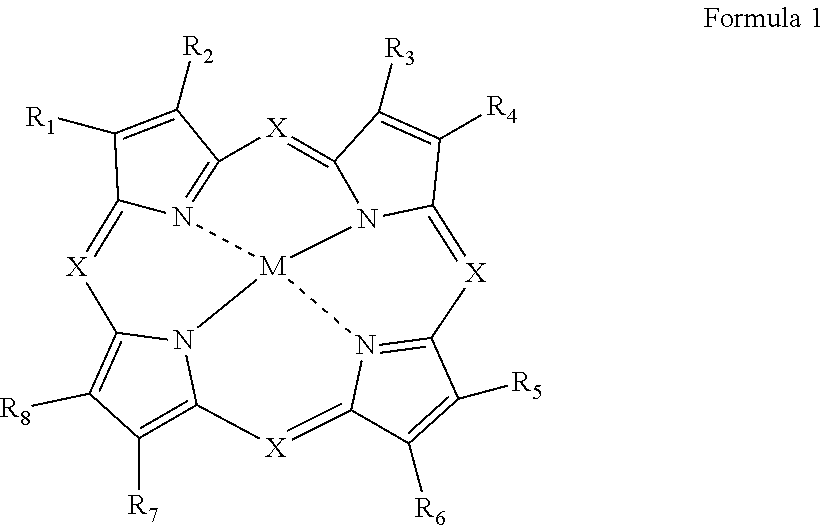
[R2]C1=C([R1])C2=[X]C3=C([R8])C([R7])=C4N3[M]35N2=C1[X]=C1C([R3])=C([R4])C(=[X]C2=N3C(=[X]4)C([R6])=C2[R5])N15
